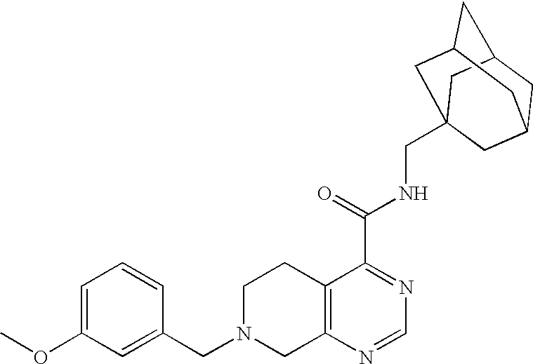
C1N(CC2=CC(OC)=CC=C2)CC2=C(C1)C(C(=O)NCC13CC4CC(CC(C1)C4)C3)=NC=N2
